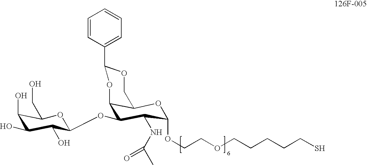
C12C(C(OC3C(O)C(O)C(O)C(CO)O3)C(NC(C)=O)C(OCCOCCCCCS)O1)OC(C1=CC=CC=C1)OC2
